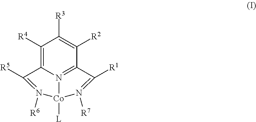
C1([R4])=C2N3=C(C([R2])=C1[R3])C([R1])=N([R7])[Co]3([L])N([R6])=C2[R5]
